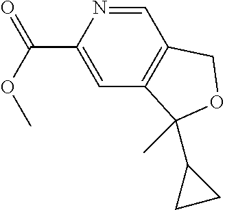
C1=C(C(=O)OC)N=CC2=C1C(C)(C1CC1)OC2
